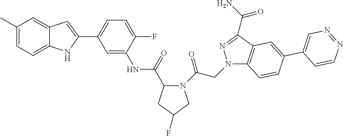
C1(C)=CC=C2C(=C1)C=C(C1=CC=C(F)C(NC(=O)C3N(C(=O)CN4C5=C(C(C(N)=O)=N4)C=C(C4=CN=NC=C4)C=C5)CC(F)C3)=C1)N2
